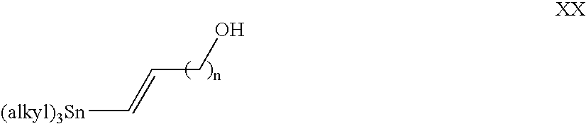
[(alkyl)3Sn]C=CCO
